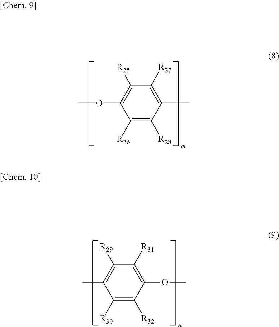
C1([R26])=C([R28])C(C)=C([R27])C([R25])=C1OC.C1([R30])=C([R32])C(OC)=C([R31])C([R29])=C1C
